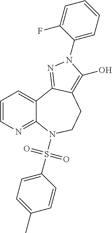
C1=CN=C2C(=C1)C1=NN(C3=CC=CC=C3F)C(O)=C1CCN2S(C1=CC=C(C)C=C1)(=O)=O
